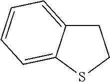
C1C2=CC=CC=C2SC1
